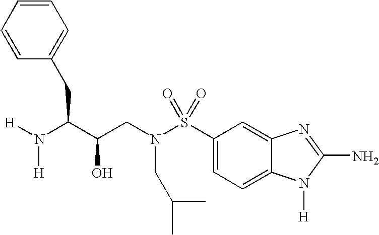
C1(S(N(CC(C(N([H])[H])CC2=CC=CC=C2)O)CC(C)C)(=O)=O)=CC=C2C(=C1)N=C(N)N2[H]
